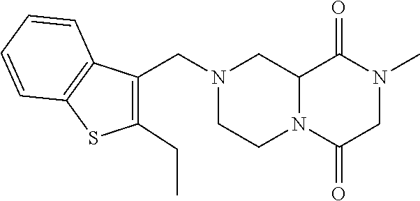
C12N(C(=O)CN(C)C1=O)CCN(CC1=C(CC)SC3=C1C=CC=C3)C2
